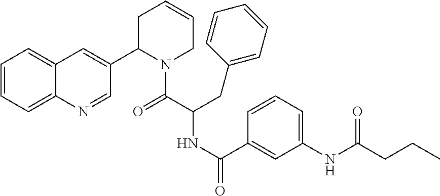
C1=CC=C2C(=C1)C=C(C1N(C(C(CC3=CC=CC=C3)NC(=O)C3=CC(NC(CCC)=O)=CC=C3)=O)CC=CC1)C=N2
